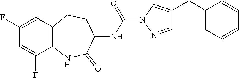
C1(F)=CC2=C(C(F)=C1)NC(=O)C(NC(=O)N1N=CC(CC3=CC=CC=C3)=C1)CC2
